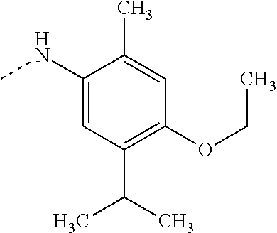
C1(NC)=CC(C(C)C)=C(OCC)C=C1C
